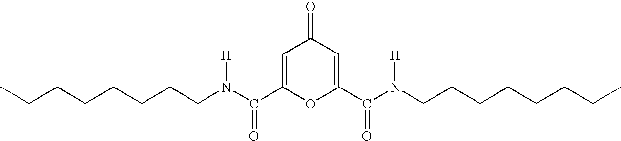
C1=C(C(N(CCCCCCCC)[H])=O)OC(C(N(CCCCCCCC)[H])=O)=CC1=O
